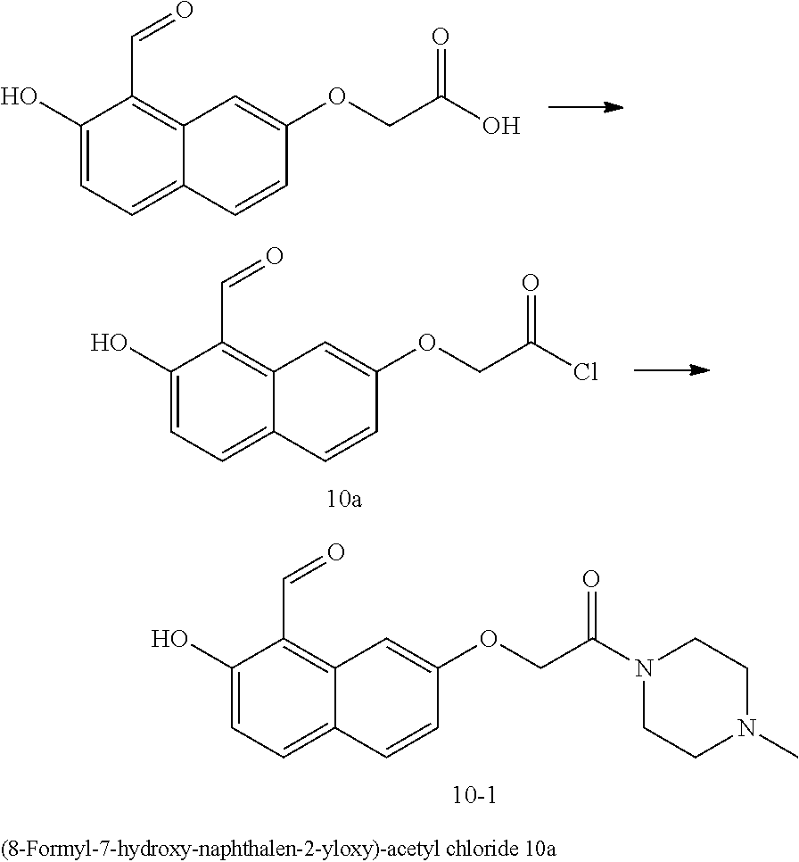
C1(O)=CC=C2C(=C1C=O)C=C(OCC(N1CCN(C)CC1)=O)C=C2.C1(O)=CC=C2C(=C1C=O)C=C(OCC(O)=O)C=C2.C1(O)=CC=C2C(=C1C=O)C=C(OCC(Cl)=O)C=C2
